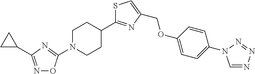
C1=NN=NN1C1=CC=C(OCC2=CSC(C3CCN(C4=NC(C5CC5)=NO4)CC3)=N2)C=C1
